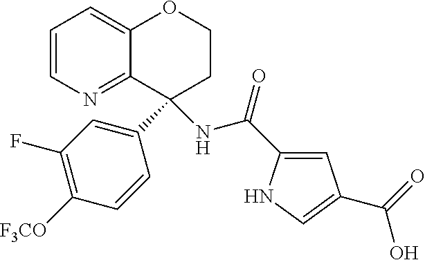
C1=CN=C2C(=C1)OCCC2(C1=CC(F)=C([F3CO])C=C1)NC(=O)C1=CC(C(=O)O)=CN1
